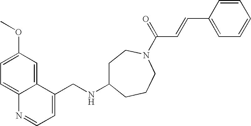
C1=C(OC)C=C2C(=C1)N=CC=C2CNC1CCN(C(C=CC2=CC=CC=C2)=O)CCC1
